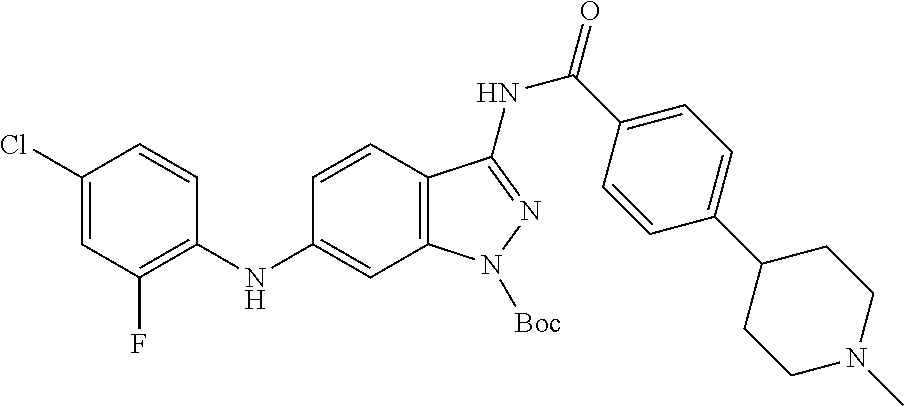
C1(Cl)=CC(F)=C(NC2=CC3=C(C=C2)C(NC(C2=CC=C(C4CCN(C)CC4)C=C2)=O)=NN3[Boc])C=C1
